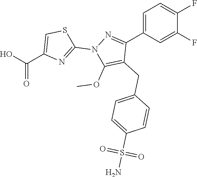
C1=C(C2=NN(C3=NC(C(=O)O)=CS3)C(OC)=C2CC2=CC=C(S(N)(=O)=O)C=C2)C=C(F)C(F)=C1
